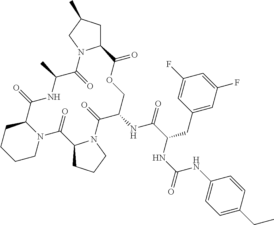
C12CC(C)CN1C(=O)C(C)NC(=O)C1CCCCN1C(=O)C1CCCN1C(=O)C(NC(=O)C(CC1=CC(F)=CC(F)=C1)NC(=O)NC1=CC=C(CC)C=C1)COC2=O
